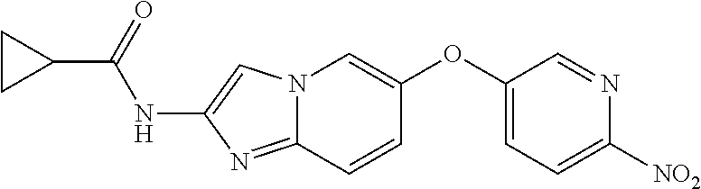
N12C(=NC(NC(C3CC3)=O)=C1)C=CC(OC1=CC=C([NO2])N=C1)=C2
